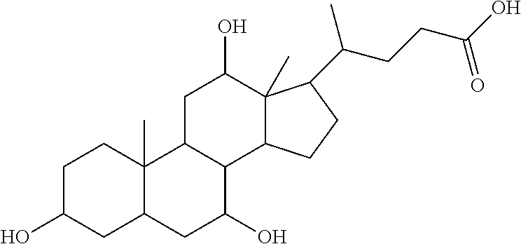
C1C(O)CC2C(C)(C1)C1C(C(O)C2)C2C(C)(C(O)C1)C(C(CCC(O)=O)C)CC2
